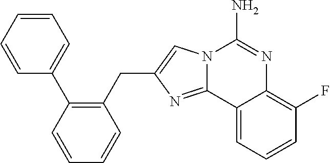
N12C(=NC(CC3=C(C4=CC=CC=C4)C=CC=C3)=C1)C1=CC=CC(F)=C1N=C2N
